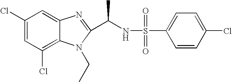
C1(Cl)=CC(Cl)=C2C(=C1)N=C(C(NS(=O)(=O)C1=CC=C(Cl)C=C1)C)N2CC
